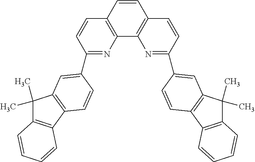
C1=CC2=C(C3=C1C=CC(C1=CC4=C(C5=C(C4(C)C)C=CC=C5)C=C1)=N3)N=C(C1=CC3=C(C4=C(C3(C)C)C=CC=C4)C=C1)C=C2
